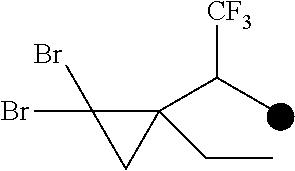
C1(C(C)[CF3])(CC)C(Br)(Br)C1
